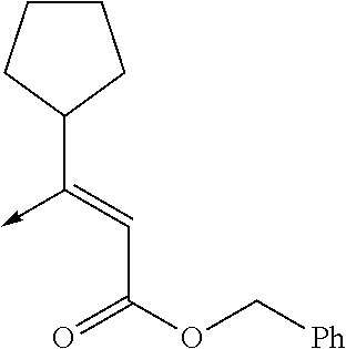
C(C(OC[Ph])=O)=C(->C)C1CCCC1
